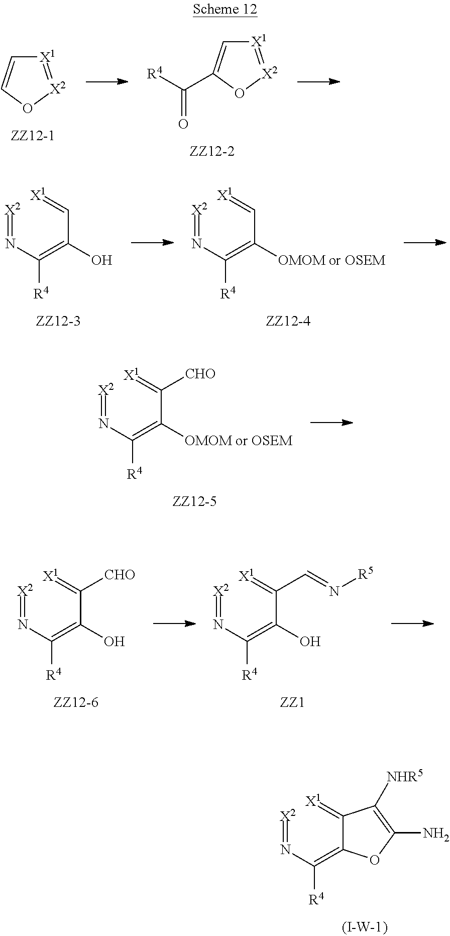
[X1]1=[X2]OC=C1.[X1]1=[X2]OC(C([R4])=O)=C1.[X2]=NC(=C(C=[X1])O)[R4].[X2]=NC(=C(C=[X1])[OMOM or OSEM])[R4].[X2]=NC(=C(C(=[X1])[CHO])[OMOM or OSEM])[R4].[X2]=NC(=C(C(=[X1])[CHO])O)[R4].[X2]=NC(=C(C(=[X1])C=N[R5])O)[R4].[X2]=NC(=C1C(=[X1])C([NHR5])=C(N)O1)[R4]
